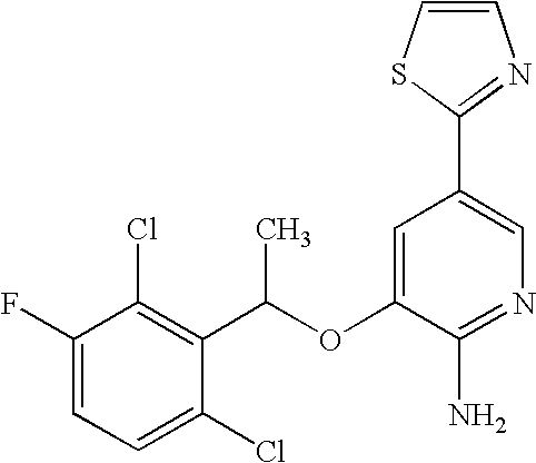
C1(OC(C2=C(Cl)C(F)=CC=C2Cl)C)=CC(C2=NC=CS2)=CN=C1N
